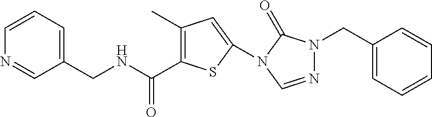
C(NCC1=CC=CN=C1)(=O)C1=C(C)C=C(N2C(=O)N(CC3=CC=CC=C3)N=C2)S1
